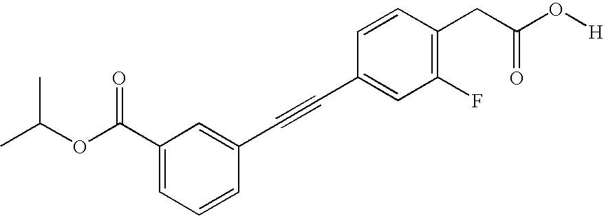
C1(F)=C(CC(O[H])=O)C=CC(C#CC2=CC(C(OC(C)C)=O)=CC=C2)=C1
